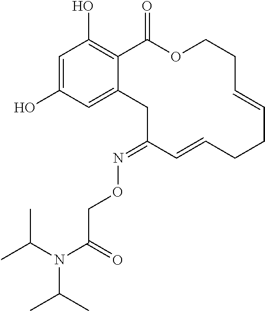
C1=C(O)C=C2C(=C1O)C(=O)OCCC=CCCC=CC(=NOCC(N(C(C)C)C(C)C)=O)C2
